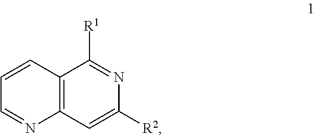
C12=C(C=C([R2])N=C1[R1])N=CC=C2
